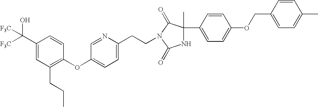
C1(C([F3C])([F3C])O)=CC(CCC)=C(OC2=CC=C(CCN3C(=O)C(C4=CC=C(OCC5=CC=C(C)C=C5)C=C4)(C)NC3=O)N=C2)C=C1
